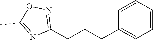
C1=CC=CC(CCCC2=NOC(C)=N2)=C1
